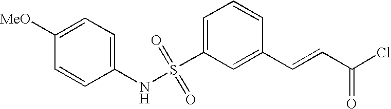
C1([MeO])=CC=C(NS(C2=CC=CC(C=CC(Cl)=O)=C2)(=O)=O)C=C1
